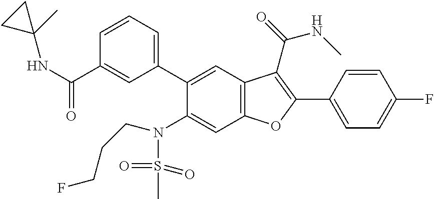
C1=CC=C(C2=CC3=C(C=C2N(S(C)(=O)=O)CCCF)OC(C2=CC=C(F)C=C2)=C3C(NC)=O)C=C1C(NC1(C)CC1)=O
